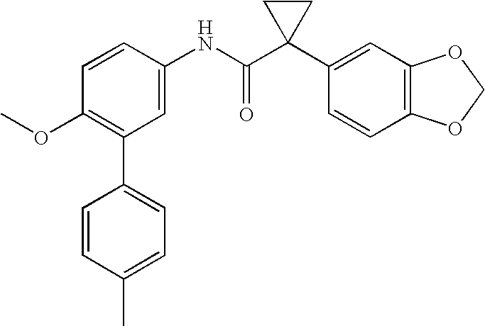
C1=CC(NC(C2(C3=CC4=C(C=C3)OCO4)CC2)=O)=CC(C2=CC=C(C)C=C2)=C1OC
